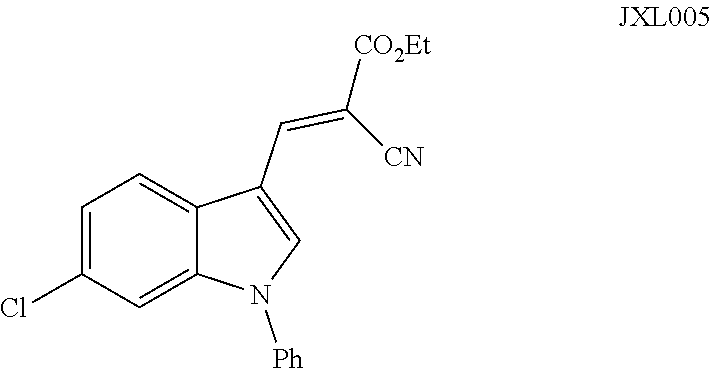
C1=C2C(C=C([CO2Et])[CN])=CN([Ph])C2=CC(Cl)=C1
